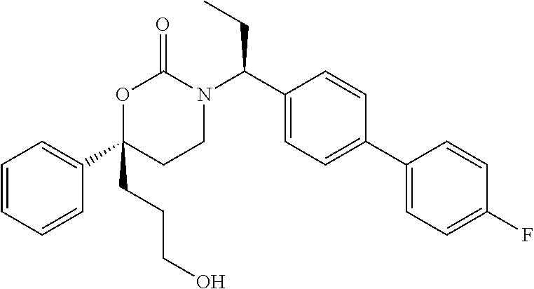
C(C(C1=CC=C(C2=CC=C(F)C=C2)C=C1)N1C(=O)OC(C2=CC=CC=C2)(CCCO)CC1)C
